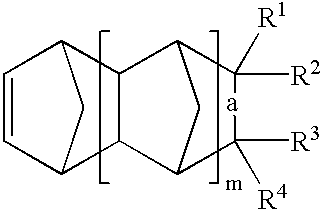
C1=CC2CC1C1C2C2C([R4])([R3])[a]C([R1])([R2])C1C2
